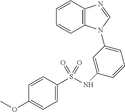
C1=CC2=C(C=C1)N(C1=CC=CC(NS(C3=CC=C(OC)C=C3)(=O)=O)=C1)C=N2
